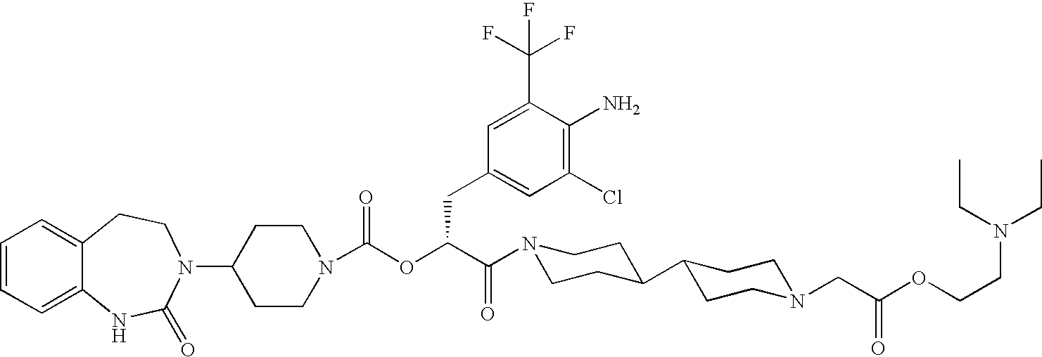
C1(N2C(=O)NC3=CC=CC=C3CC2)CCN(C(OC(C(N2CCC(C3CCN(CC(=O)OCCN(CC)CC)CC3)CC2)=O)CC2=CC(Cl)=C(N)C(C(F)(F)F)=C2)=O)CC1
